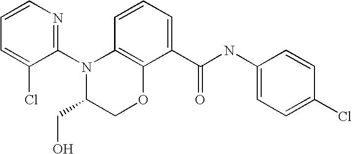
C1(N2C(CO)COC3=C2C=CC=C3C(NC2=CC=C(Cl)C=C2)=O)=NC=CC=C1Cl
